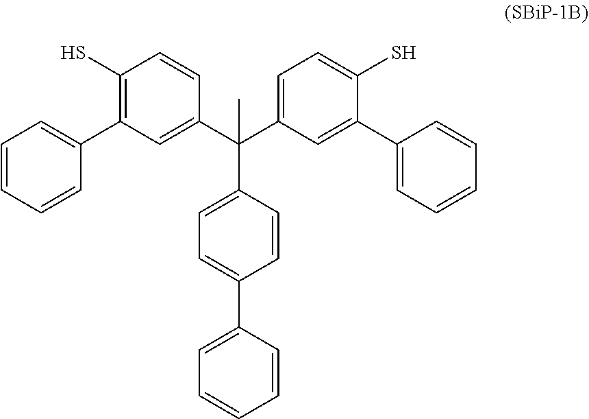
C1=CC=CC(C2=C(S)C=CC(C(C3=CC=C(S)C(C4=CC=CC=C4)=C3)(C3=CC=C(C4=CC=CC=C4)C=C3)C)=C2)=C1
